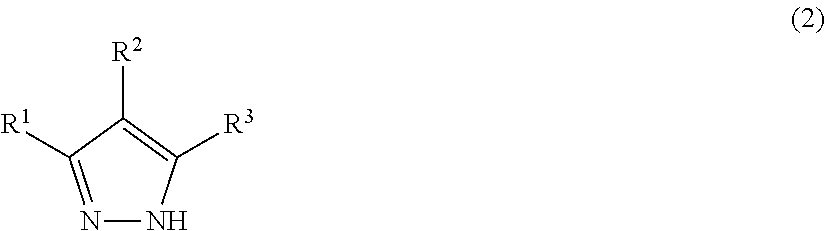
N1=C([R1])C([R2])=C([R3])N1
